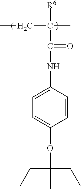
CCC(C)([R6])C(NC1=CC=C(OC(C)(CC)CC)C=C1)=O
